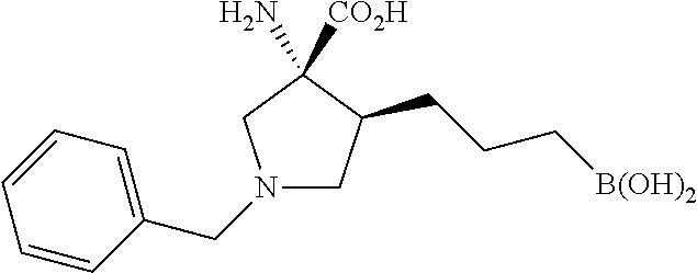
N1(CC2=CC=CC=C2)CC(CCC[B(OH)2])C(N)([CO2H])C1
